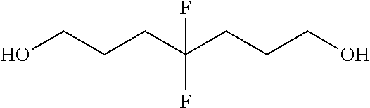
OCCCC(CCCO)(F)F
